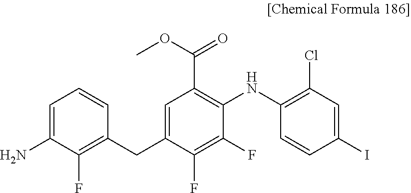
C1=CC(I)=CC(Cl)=C1NC1=C(C(OC)=O)C=C(CC2=C(F)C(N)=CC=C2)C(F)=C1F
